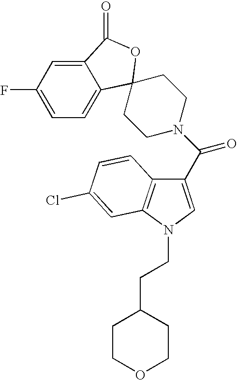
C1(C(N2CCC3(C4=CC=C(F)C=C4C(=O)O3)CC2)=O)=CN(CCC2CCOCC2)C2=C1C=CC(Cl)=C2
